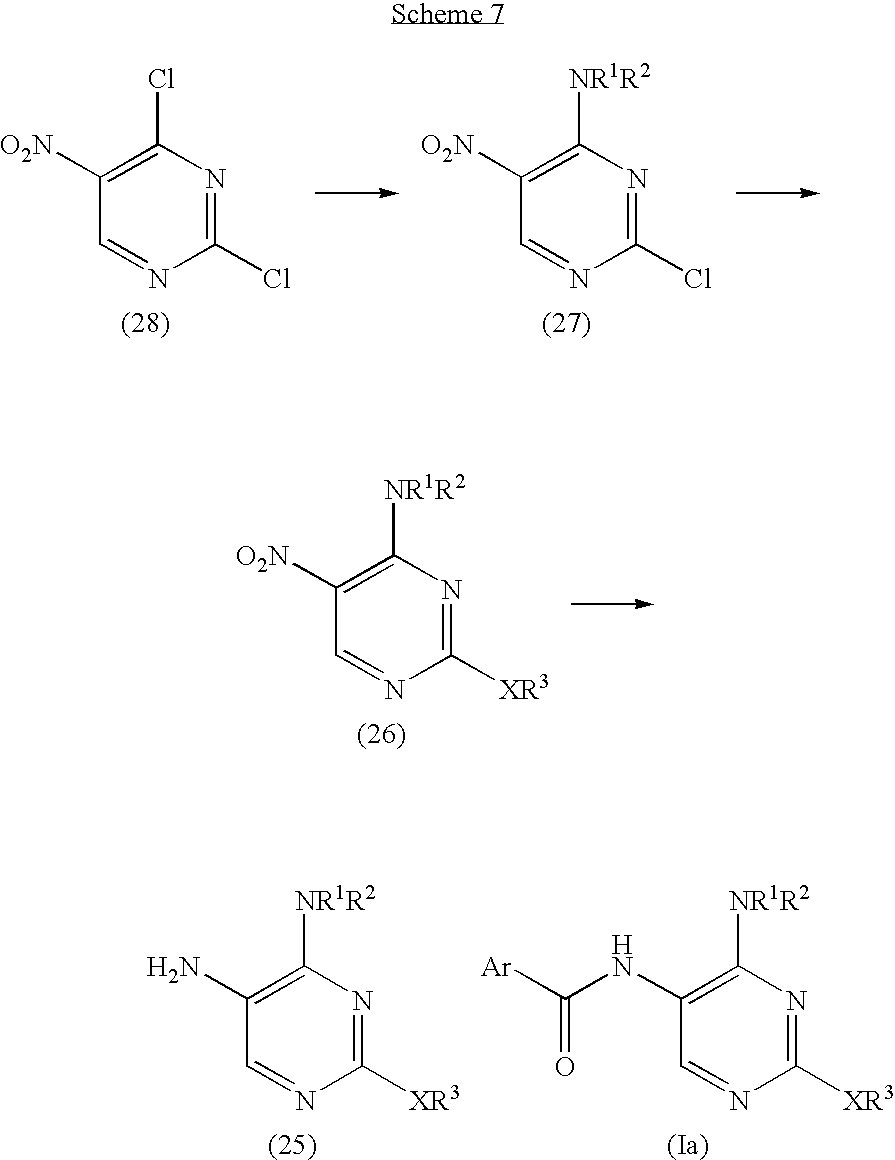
C1(Cl)=NC(Cl)=C([O2N])C=N1.C1(Cl)=NC([NR1R2])=C([O2N])C=N1.C1([XR3])=NC([NR1R2])=C([O2N])C=N1.C1([XR3])=NC([NR1R2])=C(N)C=N1.C1([XR3])=NC([NR1R2])=C(NC([Ar])=O)C=N1
